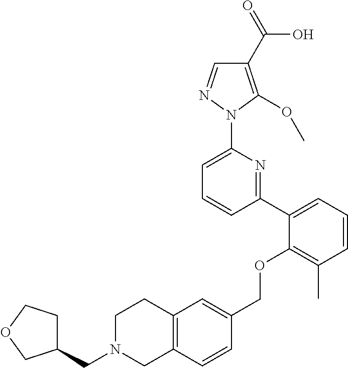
C1(C2=CC=CC(C)=C2OCC2=CC3=C(C=C2)CN(CC2CCOC2)CC3)=NC(N2N=CC(C(=O)O)=C2OC)=CC=C1
